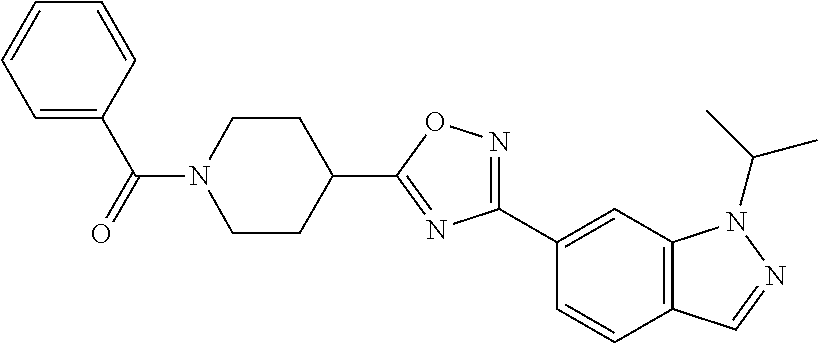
N1=C(C2=CC3=C(C=C2)C=NN3C(C)C)N=C(C2CCN(C(=O)C3=CC=CC=C3)CC2)O1
